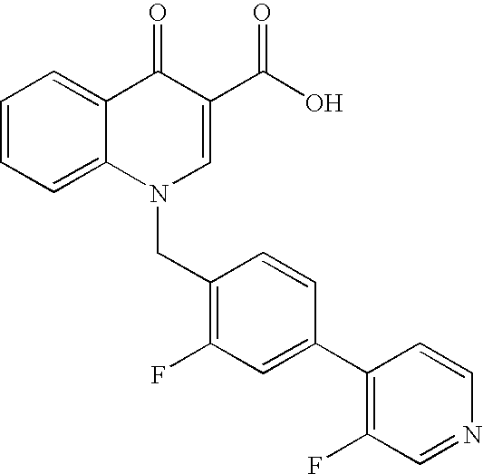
C12=CC=CC=C1C(=O)C(C(O)=O)=CN2CC1=C(F)C=C(C2=C(F)C=NC=C2)C=C1
